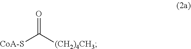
[CoA-S]C(=O)[(CH2)4CH3]
